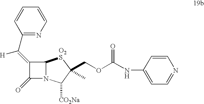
C1(C(=C2C(=O)N3C2[O2S]C(COC(NC2=CC=NC=C2)=O)(C)C3[CO2Na])[H])=NC=CC=C1
